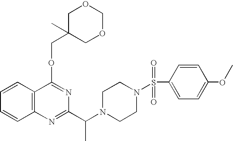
C1=CC2=C(C=C1)N=C(C(N1CCN(S(C3=CC=C(OC)C=C3)(=O)=O)CC1)C)N=C2OCC1(C)COCOC1
